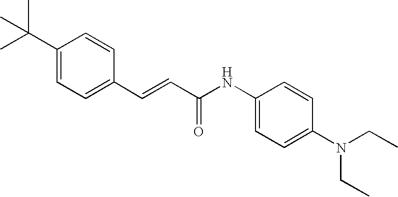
C(=CC(=O)NC1=CC=C(N(CC)CC)C=C1)C1=CC=C(C(C)(C)C)C=C1
